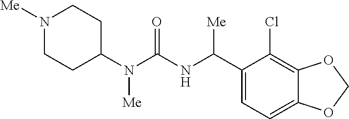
N1([Me])CCC(N(C(=O)NC(C2=CC=C3C(=C2Cl)OCO3)[Me])[Me])CC1
